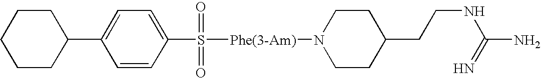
C1(C2CCCCC2)=CC=C(S([Phe(3-Am)]N2CCC(CCNC(N)=N)CC2)(=O)=O)C=C1
